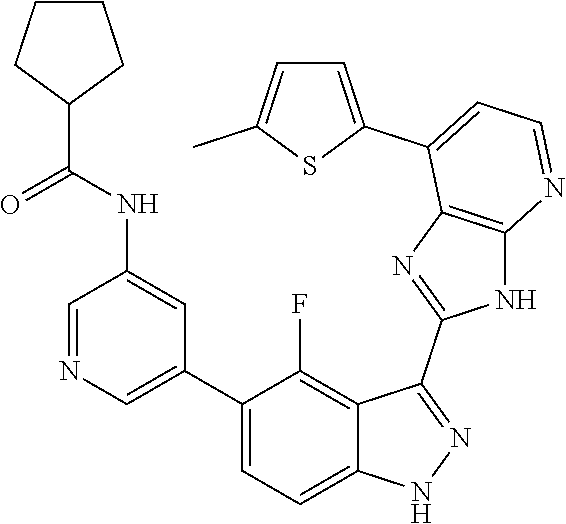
C1=NC=C(C2=CC=C3C(=C2F)C(C2=NC4=C(N2)N=CC=C4C2=CC=C(C)S2)=NN3)C=C1NC(=O)C1CCCC1
